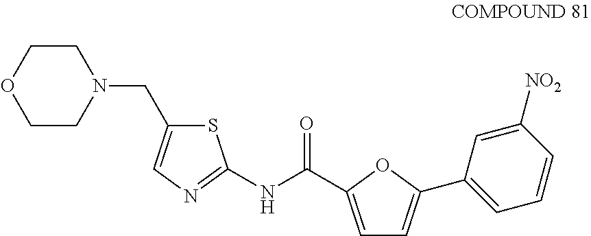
C1=C(C(NC2=NC=C(CN3CCOCC3)S2)=O)OC(C2=CC=CC([NO2])=C2)=C1
